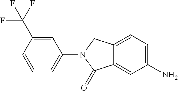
C1=CC(C(F)(F)F)=CC(N2CC3=CC=C(N)C=C3C2=O)=C1
